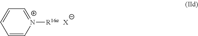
[N+]1([R16a])=CC=CC=C1.[X]
